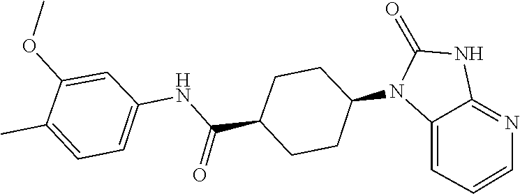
O=C1NC2=NC=CC=C2N1C1CCC(C(NC2=CC=C(C)C(OC)=C2)=O)CC1
